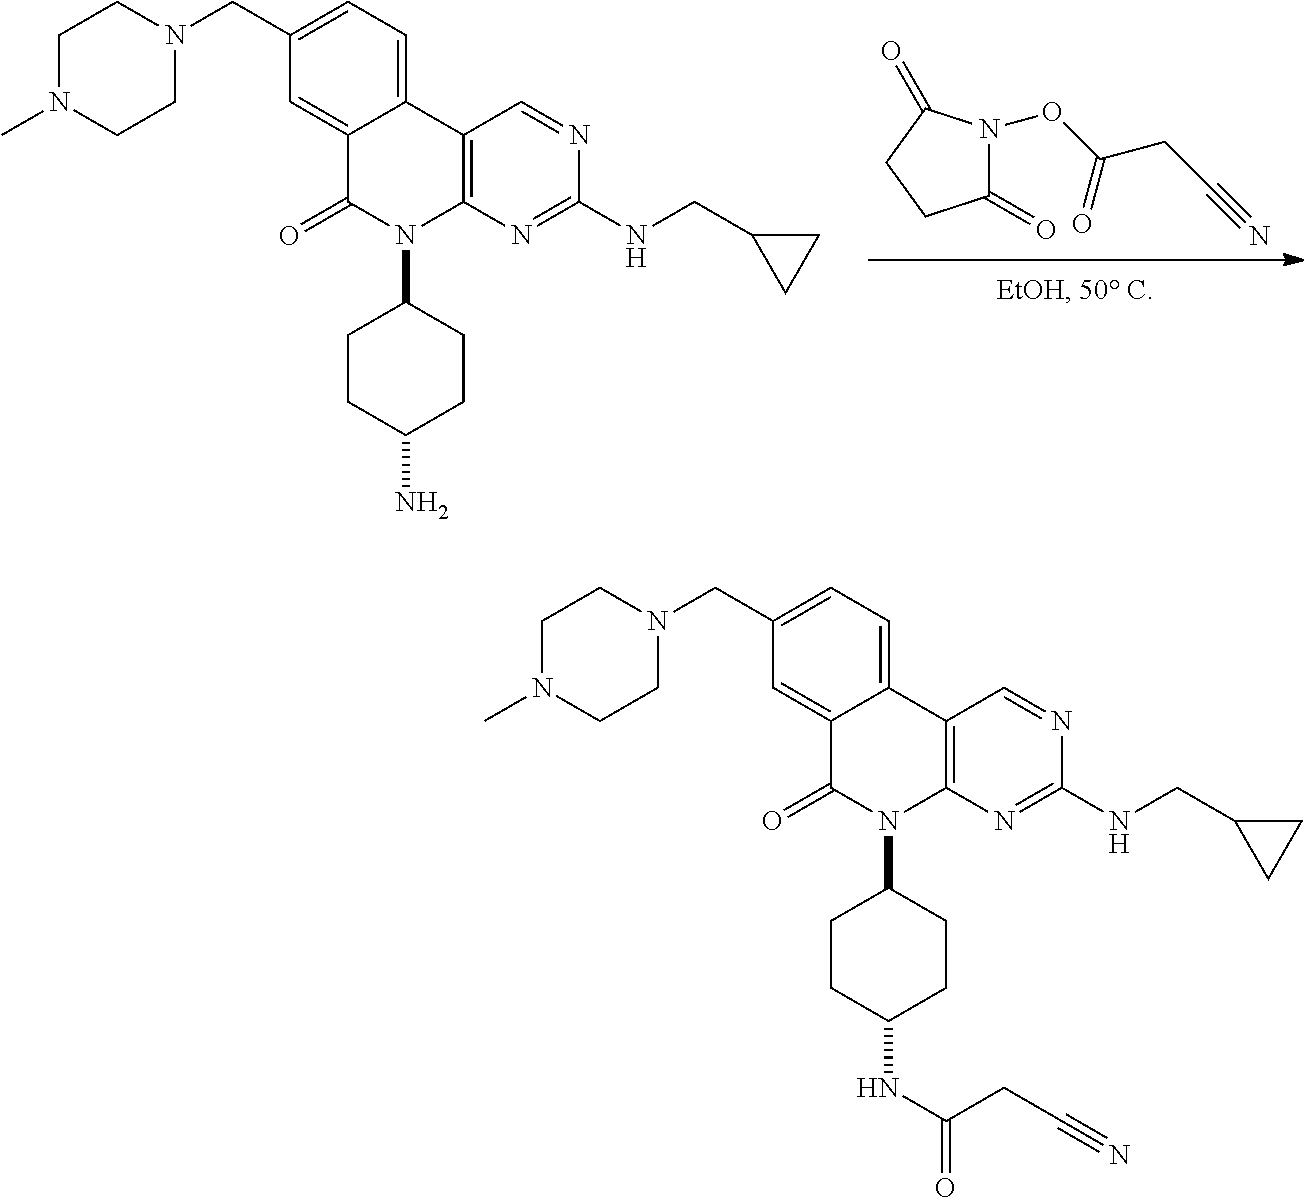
C1(=O)N(OC(CC#N)=O)C(=O)CC1.C1(=O)N(C2CCC(N)CC2)C2=C(C=NC(NCC3CC3)=N2)C2=CC=C(CN3CCN(C)CC3)C=C12.C1(=O)N(C2CCC(NC(=O)CC#N)CC2)C2=C(C=NC(NCC3CC3)=N2)C2=CC=C(CN3CCN(C)CC3)C=C12
